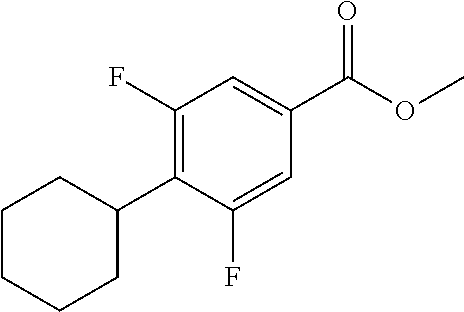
C1(F)=C(C2CCCCC2)C(F)=CC(C(OC)=O)=C1
